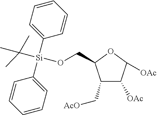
C1(C[AcO])C([OAc])C([OAc])OC1CO[Si](C(C)(C)C)(C1=CC=CC=C1)C1=CC=CC=C1
